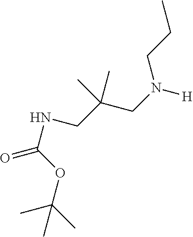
[H]N(CC(CNC(=O)OC(C)(C)C)(C)C)CCC
